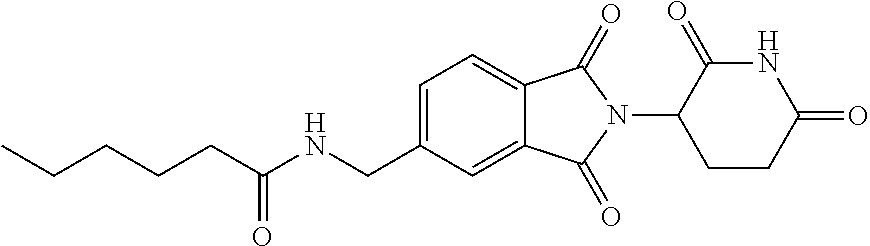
N(CC1=CC=C2C(=C1)C(=O)N(C1CCC(=O)NC1=O)C2=O)C(=O)CCCCC
